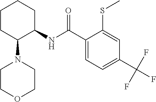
C1CC(N2CCOCC2)C(NC(C2=CC=C(C(F)(F)F)C=C2SC)=O)CC1
